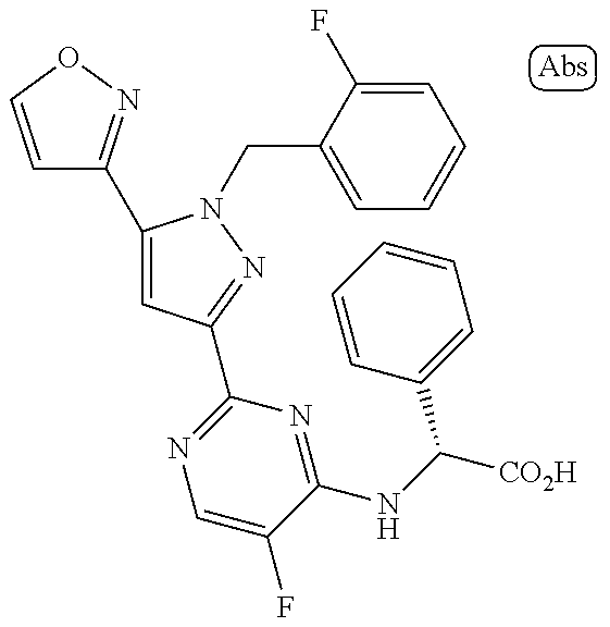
C1(C2=NOC=C2)=CC(C2=NC=C(F)C(NC(C3=CC=CC=C3)[CO2H])=N2)=NN1CC1=CC=CC=C1F
